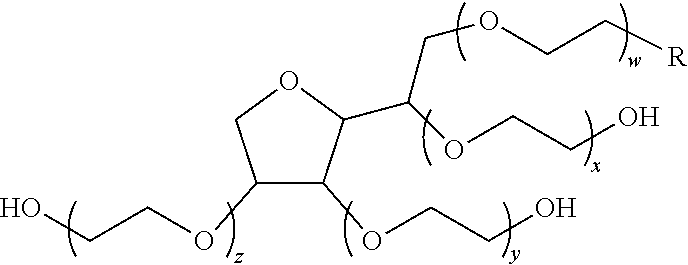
C1(OCCO)C(OCCO)C(C(OCCO)COCC[R])OC1
